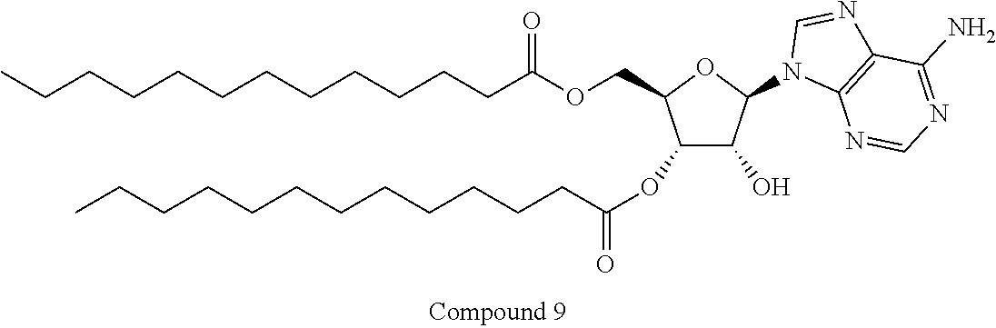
CCCCCCCCCCCCC(=O)OCC1C(OC(CCCCCCCCCCCC)=O)C(O)C(N2C3=C(N=C2)C(N)=NC=N3)O1
